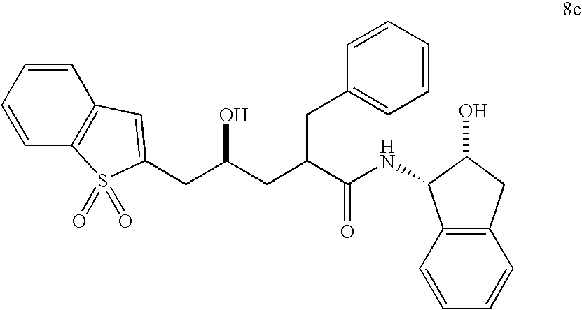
C(C(CC(C(NC1C2=C(C=CC=C2)CC1O)=O)CC1=CC=CC=C1)O)C1=CC2=C(C=CC=C2)S1(=O)=O
